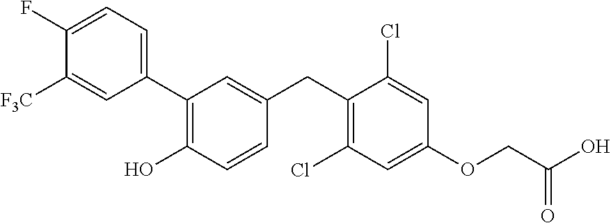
C1(C2=C(O)C=CC(CC3=C(Cl)C=C(OCC(O)=O)C=C3Cl)=C2)=CC=C(F)C([F3C])=C1
